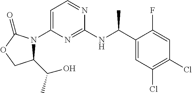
C1=C(N2C(C(C)O)COC2=O)N=C(NC(C2=CC(Cl)=C(Cl)C=C2F)C)N=C1
